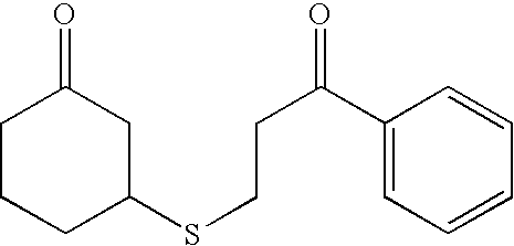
C(C(=O)C1=CC=CC=C1)CSC1CC(=O)CCC1
